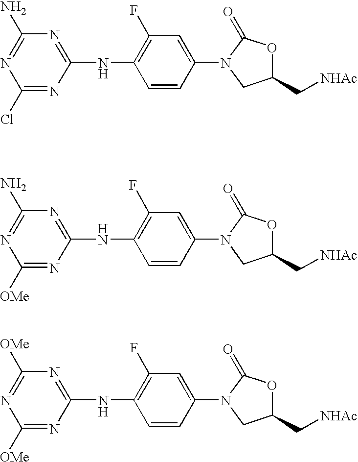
N(C1=C(F)C=C(N2CC(C[NHAc])OC2=O)C=C1)C1=NC(N)=NC(Cl)=N1.N(C1=C(F)C=C(N2CC(C[NHAc])OC2=O)C=C1)C1=NC(N)=NC([OMe])=N1.N(C1=C(F)C=C(N2CC(C[NHAc])OC2=O)C=C1)C1=NC([OMe])=NC([OMe])=N1
